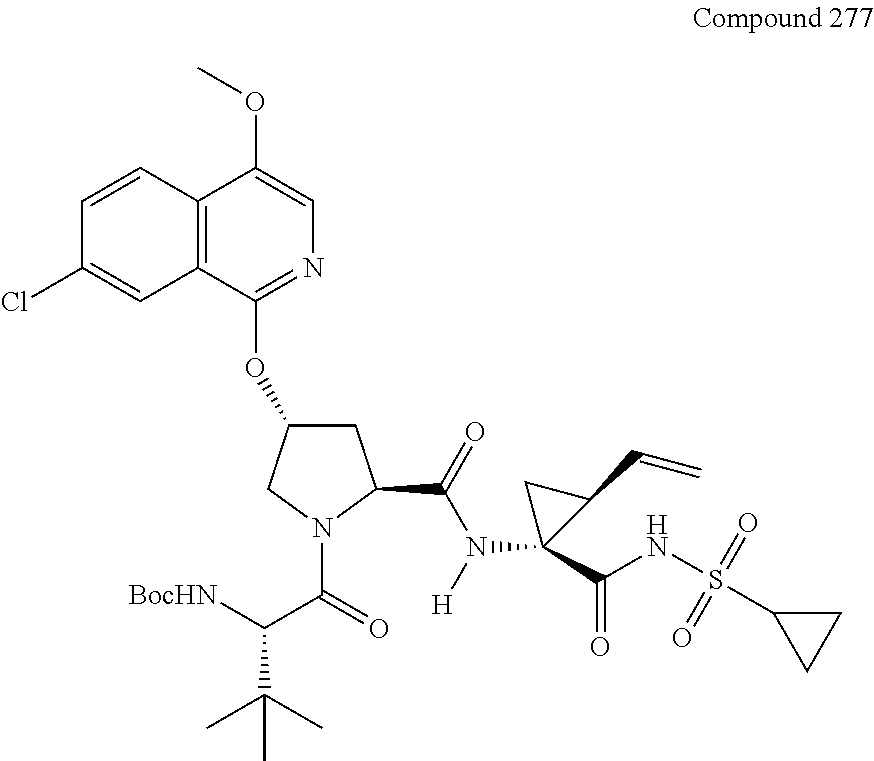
[BocHN]C(C(=O)N1C(C(=O)N([H])C2(C(NS(C3CC3)(=O)=O)=O)C(C=C)C2)CC(OC2=NC=C(OC)C3=C2C=C(Cl)C=C3)C1)C(C)(C)C
